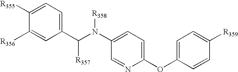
C1([R355])=CC=C(C(N(C2=CC=C(OC3=CC=C([R359])C=C3)N=C2)[R358])[R357])C=C1[R356]
